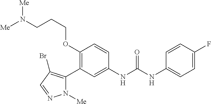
C1(OCCCN([Me])[Me])=C(C2=C(Br)C=NN2[Me])C=C(NC(=O)NC2=CC=C(F)C=C2)C=C1
